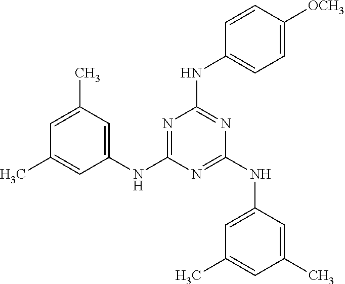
N1=C(NC2=CC(C)=CC(C)=C2)N=C(NC2=CC(C)=CC(C)=C2)N=C1NC1=CC=C([OCH3])C=C1
